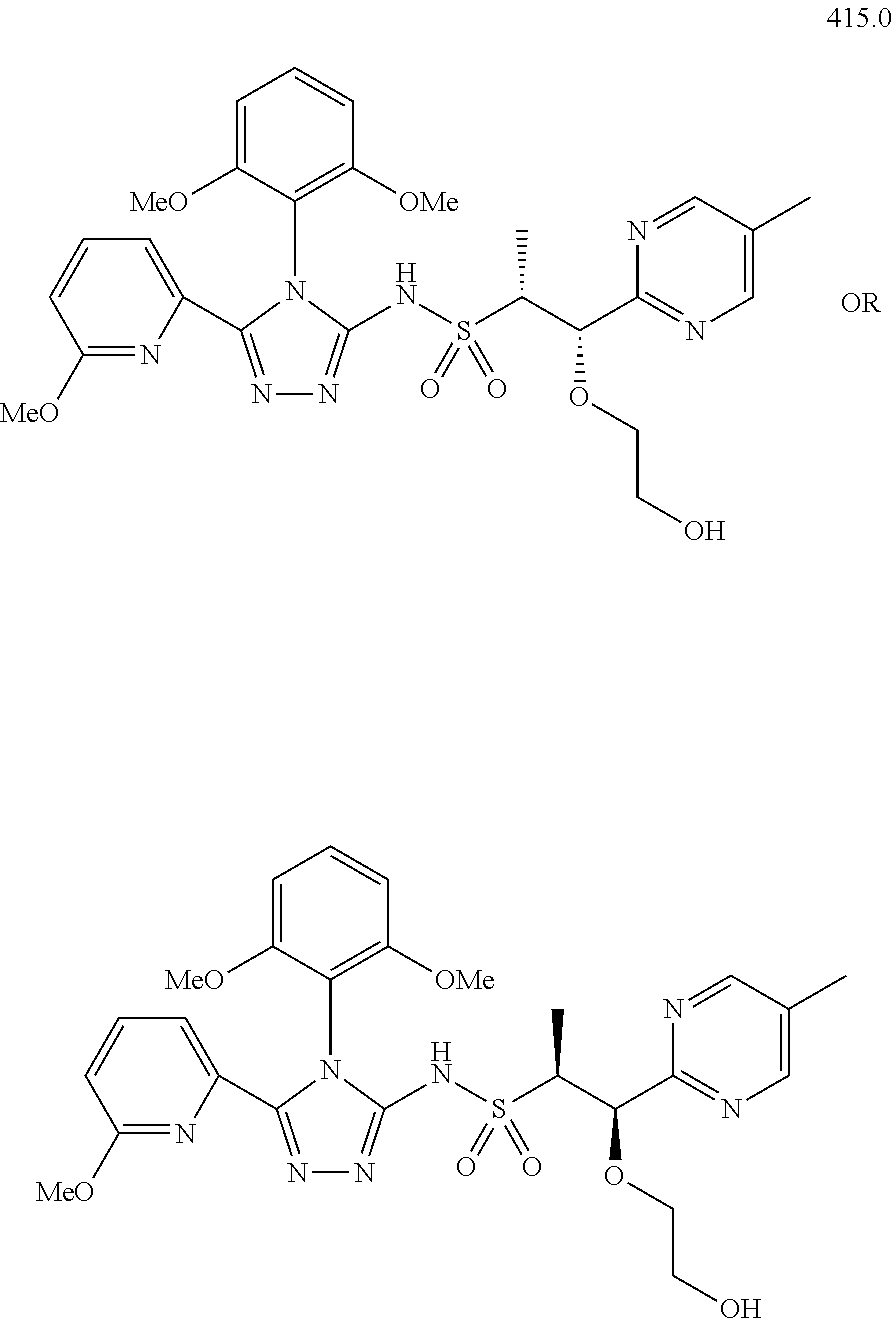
N1=C(C2=CC=CC([MeO])=N2)N(C2=C([OMe])C=CC=C2[MeO])C(NS(C(C(C2=NC=C(C)C=N2)OCCO)C)(=O)=O)=N1.N1=C(C2=CC=CC([MeO])=N2)N(C2=C([OMe])C=CC=C2[MeO])C(NS(C(C(C2=NC=C(C)C=N2)OCCO)C)(=O)=O)=N1
